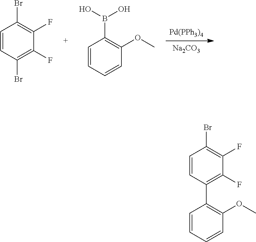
[Pd(PPh3)4].[Na2CO3].C1=CC(Br)=C(F)C(F)=C1Br.C1=CC=CC(OC)=C1B(O)O.C1=CC(C2=C(OC)C=CC=C2)=C(F)C(F)=C1Br
